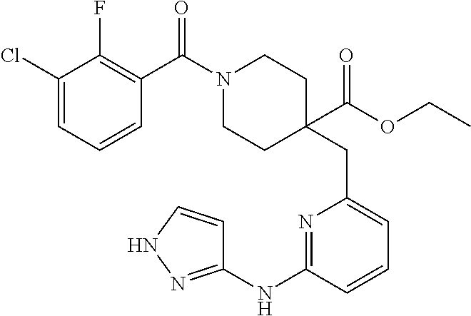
C1(NC2=NC(CC3(C(OCC)=O)CCN(C(C4=C(F)C(Cl)=CC=C4)=O)CC3)=CC=C2)=NNC=C1
